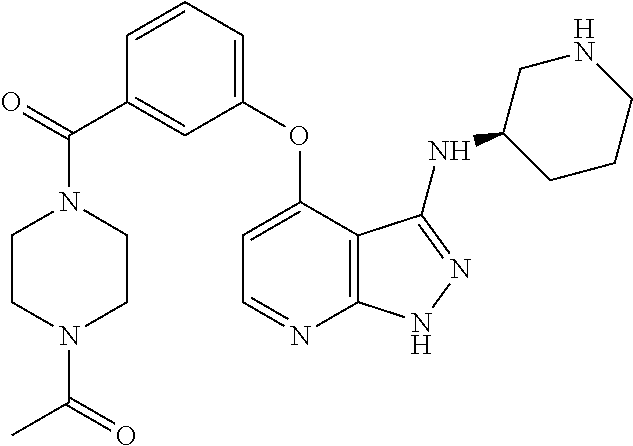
N1(C(C2=CC(OC3=CC=NC4=C3C(NC3CCCNC3)=NN4)=CC=C2)=O)CCN(C(=O)C)CC1
